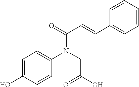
C1=CC=CC=C1C=CC(N(CC(O)=O)C1=CC=C(O)C=C1)=O
